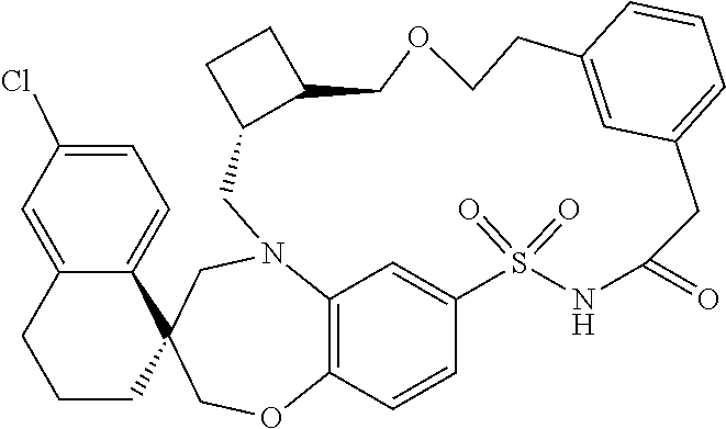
C1N2C3=C(C=CC(=C3)S(=O)(=O)NC(=O)CC3=CC=CC(=C3)CCOCC3C1CC3)OCC1(C3=CC=C(Cl)C=C3CCC1)C2
